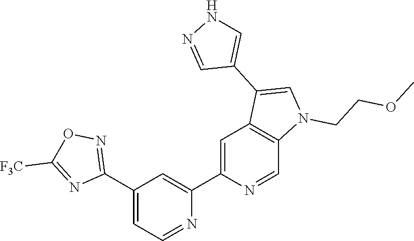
N1=CC=C(C2=NOC([F3C])=N2)C=C1C1=CC2=C(C=N1)N(CCOC)C=C2C1=CNN=C1
